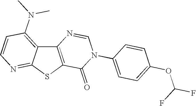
C12=C(SC3=NC=CC(N(C)C)=C13)C(=O)N(C1=CC=C(OC(F)F)C=C1)C=N2
